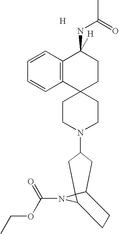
C1CN(C2CC3C4(N(C(OCC)=O)C4CC3)C2)CCC12CCC(NC(C)=O)([H])C1=C2C=CC=C1.[H]
